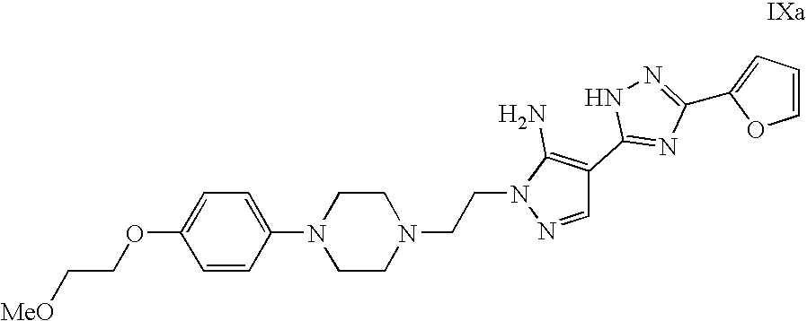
C1=CC(OCC[MeO])=CC=C1N1CCN(CCN2N=CC(C3=NC(C4=CC=CO4)=NN3)=C2N)CC1
